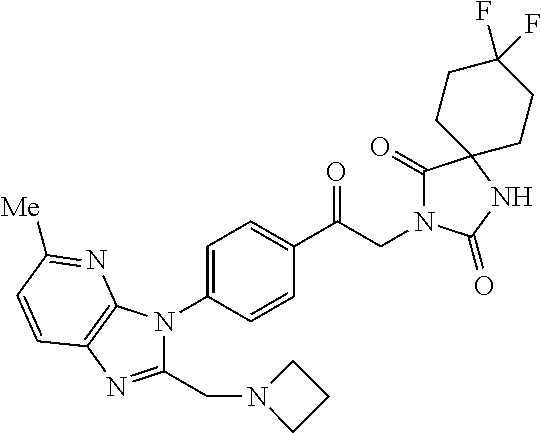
C1(C(CN2C(=O)C3(NC2=O)CCC(F)(F)CC3)=O)=CC=C(N2C(CN3CCC3)=NC3=C2N=C([Me])C=C3)C=C1
